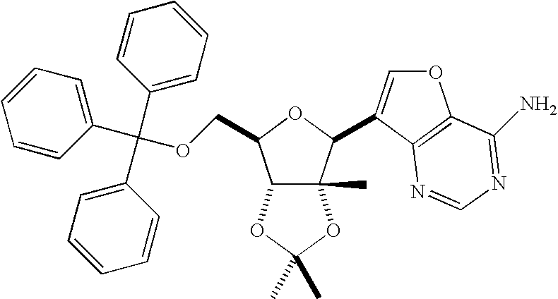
C1=CC(C(C2=CC=CC=C2)(C2=CC=CC=C2)OCC2C3C(C)(C(C4=COC5=C4N=CN=C5N)O2)OC(C)(C)O3)=CC=C1
